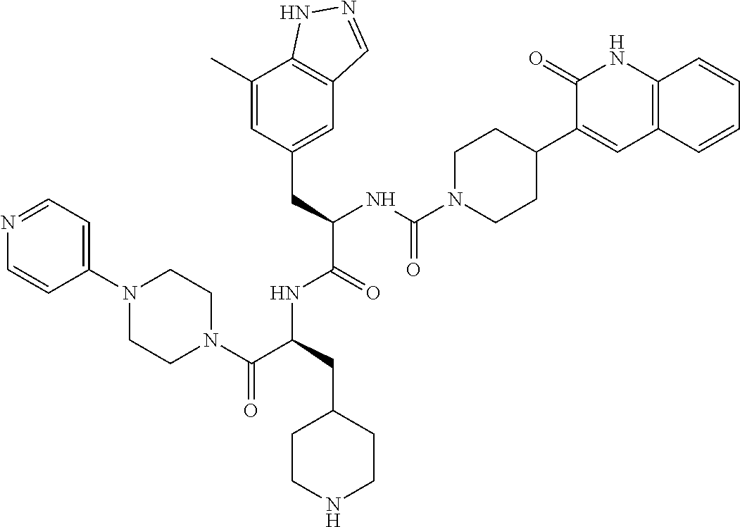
N1=CC=C(N2CCN(C(C(CC3CCNCC3)NC(C(CC3=CC4=C(C(C)=C3)NN=C4)NC(N3CCC(C4=CC5=C(NC4=O)C=CC=C5)CC3)=O)=O)=O)CC2)C=C1
